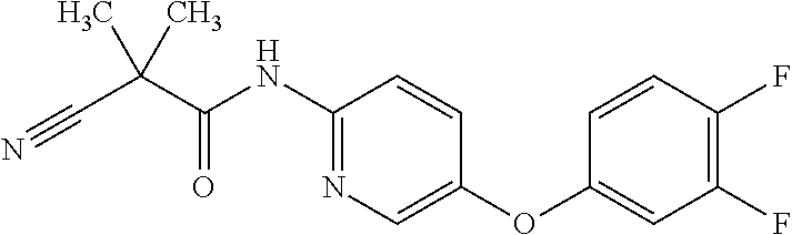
CC(C(NC1=NC=C(OC2=CC(F)=C(F)C=C2)C=C1)=O)(C#N)C
